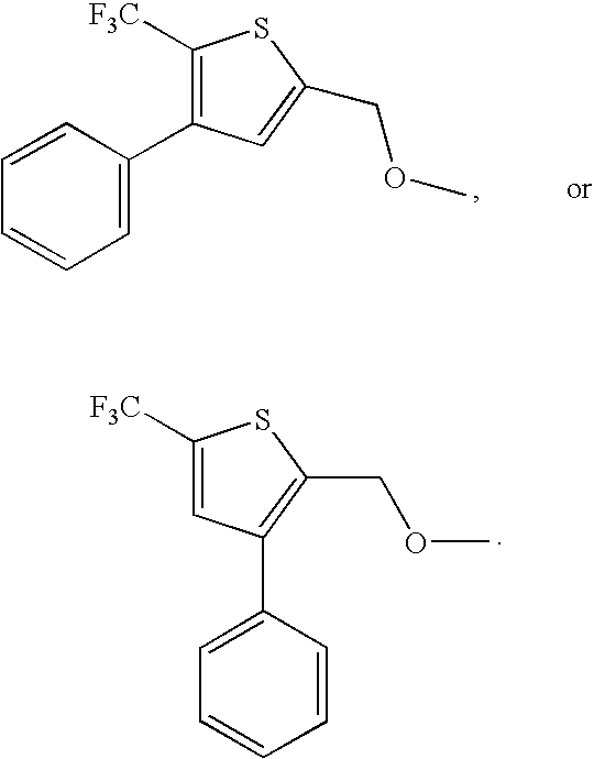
C1=CC(C2=C([F3C])SC(COC)=C2)=CC=C1.C1([F3C])=CC(C2=CC=CC=C2)=C(COC)S1
